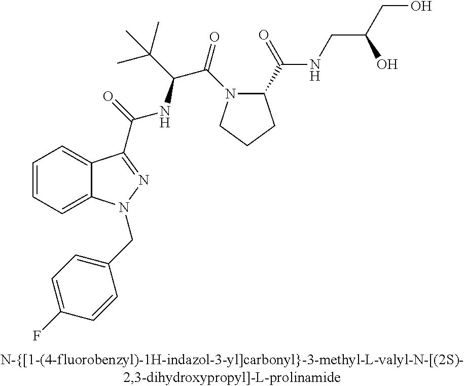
C1=CC=C2C(=C1)C(C(=O)NC(C(C)(C)C)C(=O)N1C(C(NCC(CO)O)=O)CCC1)=NN2CC1=CC=C(F)C=C1
